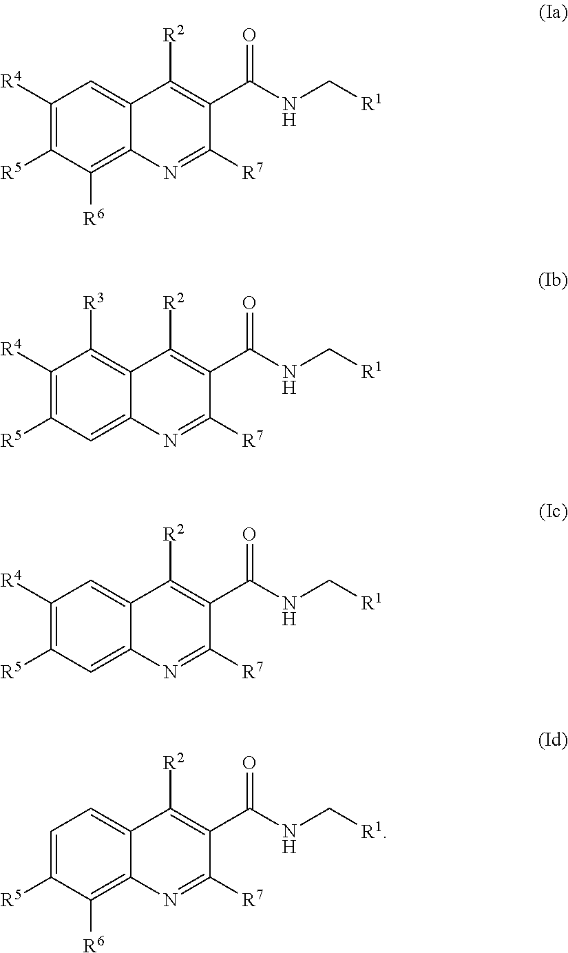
C1([R4])=C([R5])C([R6])=C2C(=C1)C([R2])=C(C(NC[R1])=O)C([R7])=N2.C1([R4])=C([R5])C=C2C(=C1[R3])C([R2])=C(C(NC[R1])=O)C([R7])=N2.C1([R4])=C([R5])C=C2C(=C1)C([R2])=C(C(NC[R1])=O)C([R7])=N2.C1=C([R5])C([R6])=C2C(=C1)C([R2])=C(C(NC[R1])=O)C([R7])=N2
